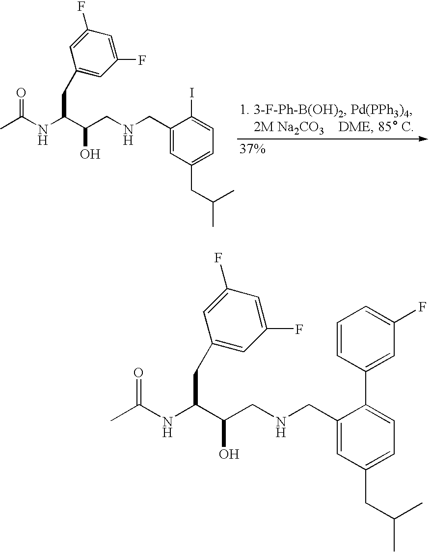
CC(NC(C(CNCC1=CC(CC(C)C)=CC=C1I)O)CC1=CC(F)=CC(F)=C1)=O.CC(NC(C(CNCC1=CC(CC(C)C)=CC=C1C1=CC(F)=CC=C1)O)CC1=CC(F)=CC(F)=C1)=O
